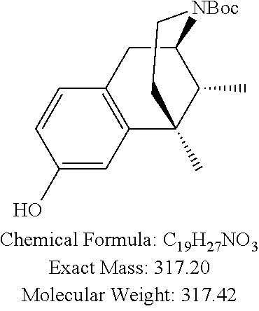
C1(O)=CC2=C(C=C1)CC1C(C)C2(C)CC[NBoc]1
